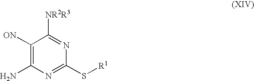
C1([ON])=C(N)N=C(S[R1])N=C1[NR2R3]
